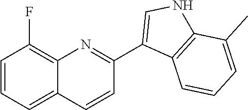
C1=CC=C2C(=C1F)N=C(C1=CNC3=C1C=CC=C3C)C=C2
